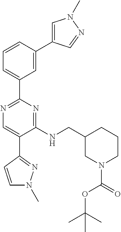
C1(NCC2CN(C(OC(C)(C)C)=O)CCC2)=NC(C2=CC=CC(C3=CN(C)N=C3)=C2)=NC=C1C1=NN(C)C=C1
